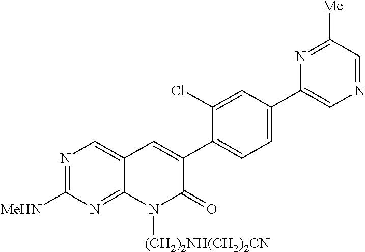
N1=C([MeHN])N=C2C(=C1)C=C(C1=CC=C(C3=CN=CC([Me])=N3)C=C1Cl)C(=O)N2[(CH2)2NH(CH2)2CN]
